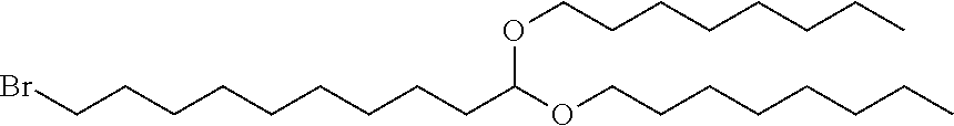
C(CCC)CCCCOC(CCCCCCCCCBr)OCCCCCCCC
